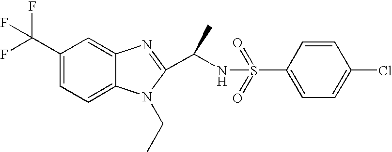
C1(C(F)(F)F)=CC=C2C(=C1)N=C(C(NS(=O)(=O)C1=CC=C(Cl)C=C1)C)N2CC
